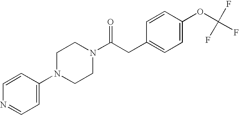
C1(N2CCN(C(CC3=CC=C(OC(F)(F)F)C=C3)=O)CC2)=CC=NC=C1
